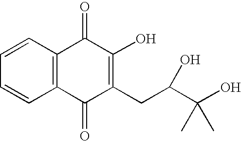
C1=CC=CC2=C1C(=O)C(O)=C(CC(C(O)(C)C)O)C2=O
